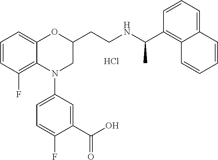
C1=CC(F)=C2C(=C1)OC(CCNC(C1=C3C(=CC=C1)C=CC=C3)C)CN2C1=CC=C(F)C(C(O)=O)=C1.Cl
